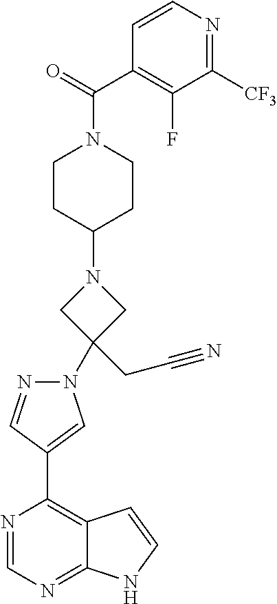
C1(C2=C3C(=NC=N2)NC=C3)=CN(C2(CC#N)CN(C3CCN(C(=O)C4=C(F)C([CF3])=NC=C4)CC3)C2)N=C1
